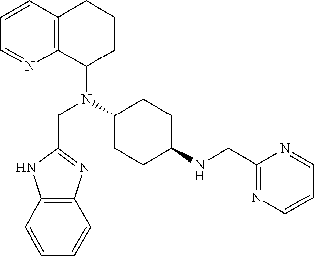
C12=C(N=CC=C1)C(N(CC1=NC3=C(N1)C=CC=C3)C1CCC(NCC3=NC=CC=N3)CC1)CCC2
